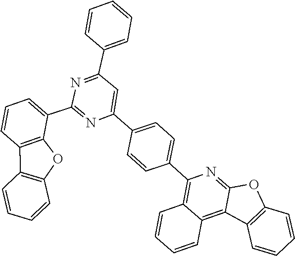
C1=CC=C(C2=NC(C3=CC=CC4=C3OC3=C4C=CC=C3)=NC(C3=CC=C(C4=C5C(=C6C(=N4)OC4=C6C=CC=C4)C=CC=C5)C=C3)=C2)C=C1
